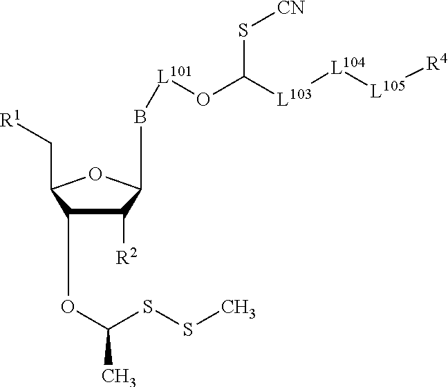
C1([R2])C(OC(SSC)C)C(C[R1])OC1B[L101]OC([L103][L104][L105][R4])S[CN]
